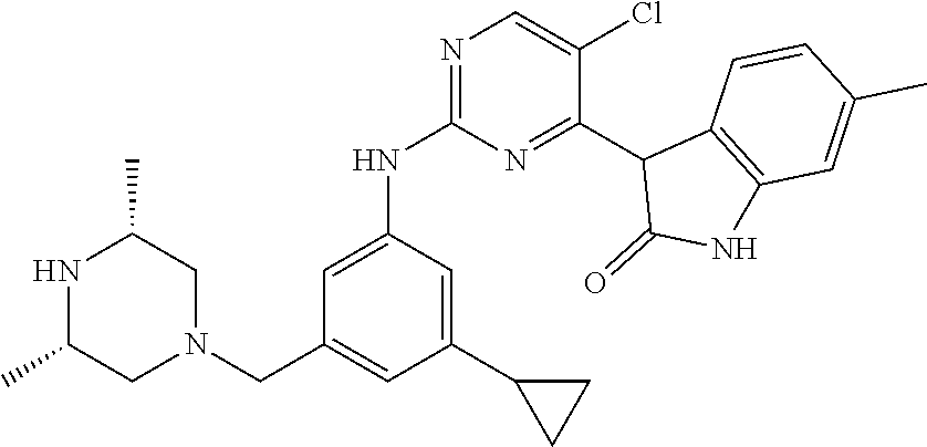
N1C(C)CN(CC2=CC(C3CC3)=CC(NC3=NC=C(Cl)C(C4C(=O)NC5=C4C=CC(C)=C5)=N3)=C2)CC1C
